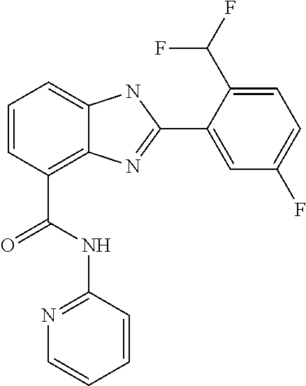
C1=CC(C(NC2=NC=CC=C2)=O)=C2C(=C1)NC(C1=CC(F)=CC=C1C(F)F)=N2
